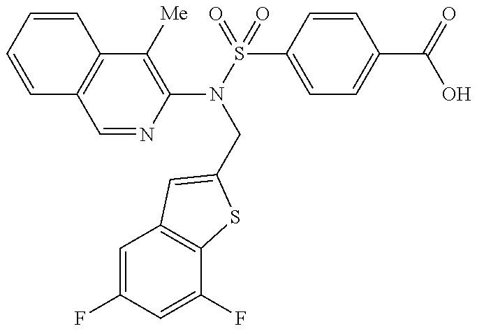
C1=CC=CC2=C1C=NC(N(S(=O)(C1=CC=C(C(=O)O)C=C1)=O)CC1=CC3=C(C(F)=CC(F)=C3)S1)=C2[Me]
